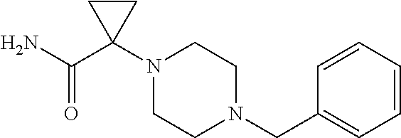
C1=CC=CC=C1CN1CCN(C2(C(N)=O)CC2)CC1
